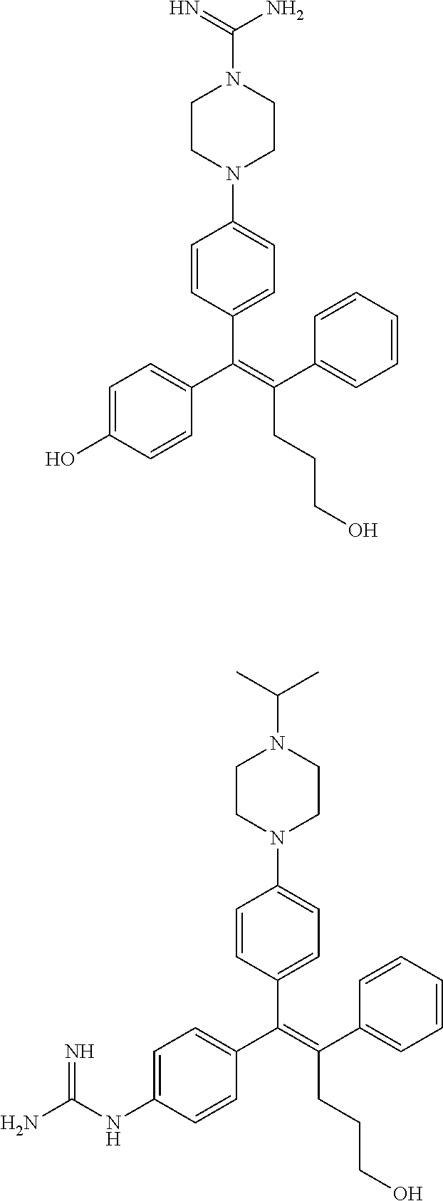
C(=C(C1=CC=CC=C1)CCCO)(C1=CC=C(O)C=C1)C1=CC=C(N2CCN(C(=N)N)CC2)C=C1.C(=C(C1=CC=CC=C1)CCCO)(C1=CC=C(NC(N)=N)C=C1)C1=CC=C(N2CCN(C(C)C)CC2)C=C1
